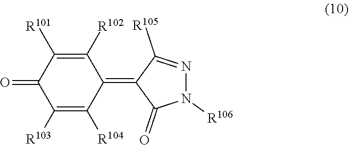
C1([R102])=C([R101])C(=O)C([R103])=C([R104])C1=C1C(=O)N([R106])N=C1[R105]
